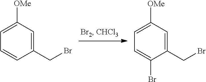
C1(CBr)=CC([OMe])=CC=C1.C1(CBr)=CC([OMe])=CC=C1Br
